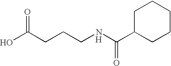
OC(CCCNC(C1CCCCC1)=O)=O.[H]
